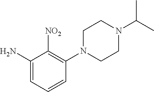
C1N(C2=C([NO2])C(N)=CC=C2)CCN(C(C)C)C1
